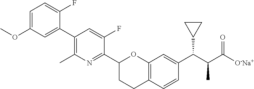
C1=C(OC)C=C(C2=C(C)N=C(C3CCC4=C(O3)C=C(C(C(C([O-Na+])=O)C)C3CC3)C=C4)C(F)=C2)C(F)=C1
